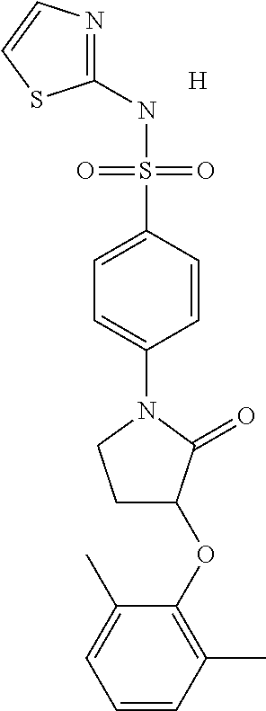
C1(NS(C2=CC=C(N3CCC(OC4=C(C)C=CC=C4C)C3=O)C=C2)(=O)=O)=NC=CS1.[H]
